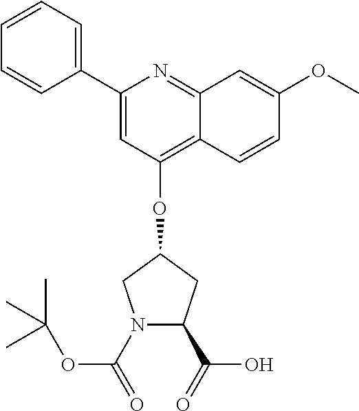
C1=CC=C(C2=CC(OC3CN(C(=O)OC(C)(C)C)C(C(=O)O)C3)=C3C(=N2)C=C(OC)C=C3)C=C1
